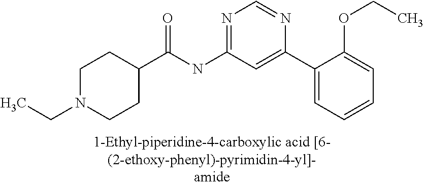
C1N(CC)CCC(C(NC2=NC=NC(C3=CC=CC=C3OCC)=C2)=O)C1
